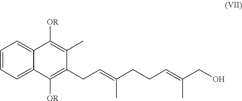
C1=CC=C2C(=C1)C([OR])=C(C)C(CC=C(CCC=C(CO)C)C)=C2[OR]
